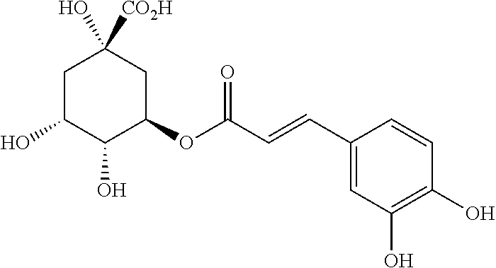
C1C(O)C(O)C(OC(C=CC2=CC(O)=C(O)C=C2)=O)CC1(O)[CO2H]
